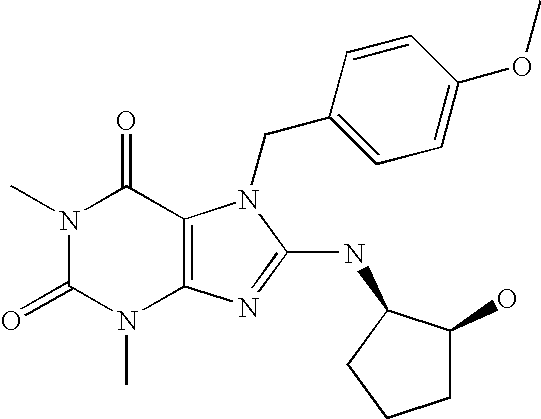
N1(C)C(=O)N(C)C2=C(C1=O)N(CC1=CC=C(OC)C=C1)C(NC1C(O)CCC1)=N2
